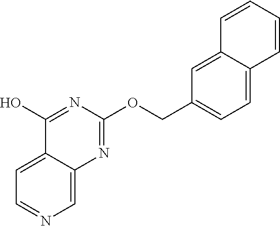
C1=C2C(=CC=N1)C(O)=NC(OCC1=CC=C3C(=C1)C=CC=C3)=N2
